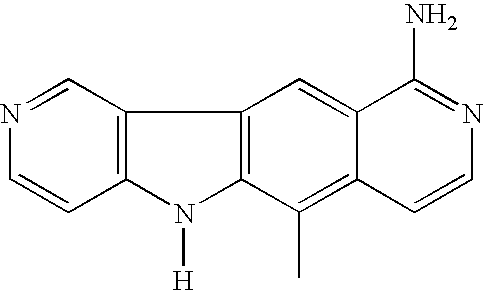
C12=C(C=NC=C1)C1=C(N2[H])C(C)=C2C(=C1)C(N)=NC=C2
